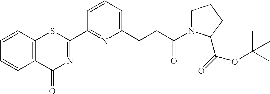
C1(C2=NC(CCC(=O)N3CCCC3C(=O)OC(C)(C)C)=CC=C2)=NC(=O)C2=C(S1)C=CC=C2
